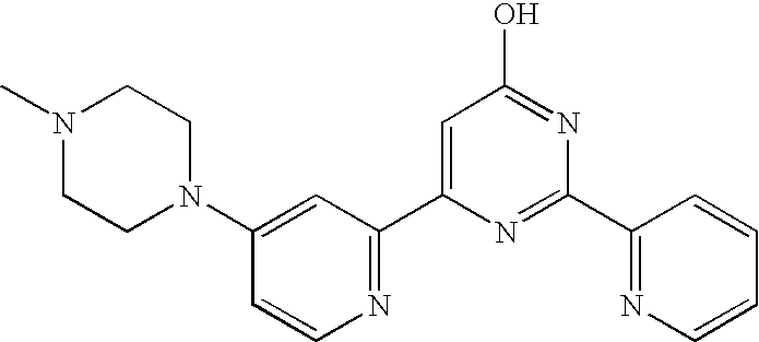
C1=C(C2=NC=CC(N3CCN(C)CC3)=C2)N=C(C2=NC=CC=C2)N=C1O
